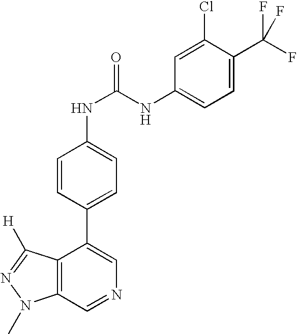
C12=C(C=NC=C1C1=CC=C(NC(=O)NC3=CC=C(C(F)(F)F)C(Cl)=C3)C=C1)N(C)N=C2[H]
